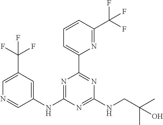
N1=C(NC2=CC(C(F)(F)F)=CN=C2)N=C(NCC(C)(C)O)N=C1C1=CC=CC(C(F)(F)F)=N1
